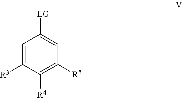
C1=C([R3])C([R4])=C([R5])C=C1[LG]
